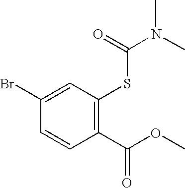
C1=CC(C(OC)=O)=C(SC(N(C)C)=O)C=C1Br
